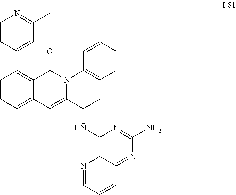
C1(C2=C3C(=CC=C2)C=C(C(C)NC2=C4C(=NC(N)=N2)C=CC=N4)N(C2=CC=CC=C2)C3=O)=CC(C)=NC=C1
